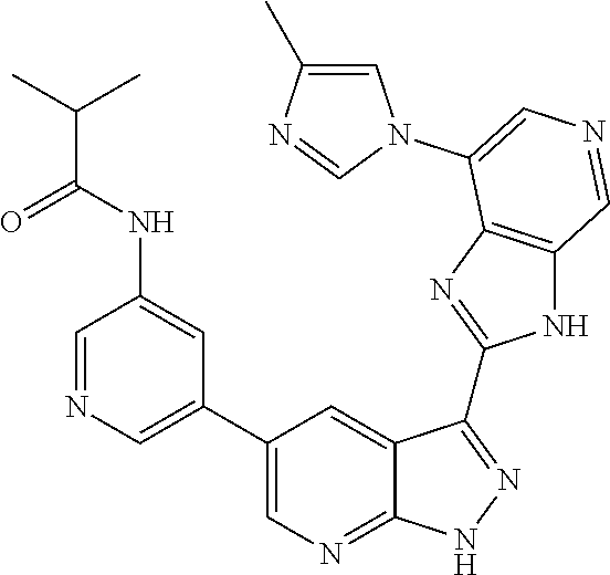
C1=NC=C(C2=CN=C3C(=C2)C(C2=NC4=C(N2)C=NC=C4N2C=C(C)N=C2)=NN3)C=C1NC(C(C)C)=O
